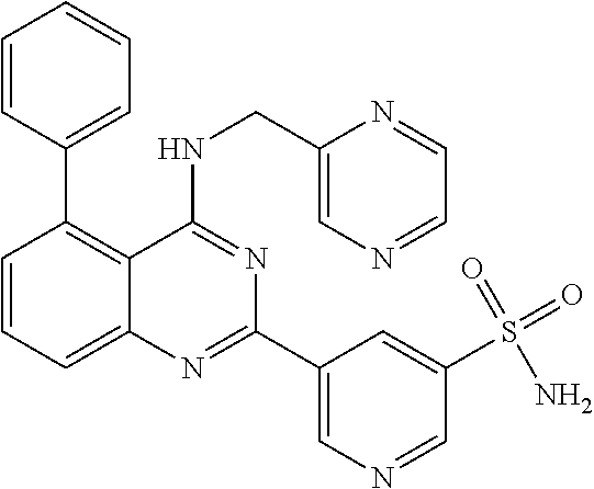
C1=CC=C2C(=C1C1=CC=CC=C1)C(NCC1=CN=CC=N1)=NC(C1=CN=CC(S(=O)(=O)N)=C1)=N2
